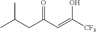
CC(CC(C=C([CF3])O)=O)C
